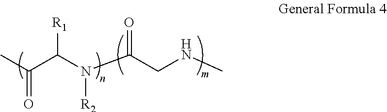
C(C(N(C(CNC)=O)[R2])[R1])(=O)C
